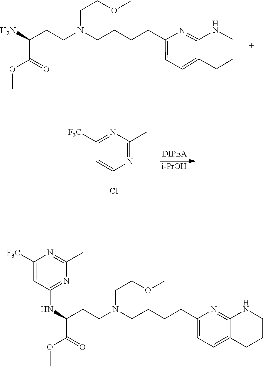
O(CCN(CCC(C(OC)=O)N)CCCCC1=CC=C2C(=N1)NCCC2)C.N1=C(C)N=C([F3C])C=C1Cl.[i-PrOH].O(CCN(CCC(NC1=NC(C)=NC([F3C])=C1)C(OC)=O)CCCCC1=CC=C2C(=N1)NCCC2)C
